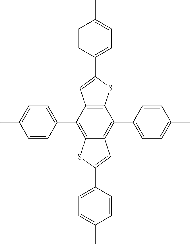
C12=C(C(C3=CC=C(C)C=C3)=C3C(=C1C1=CC=C(C)C=C1)C=C(C1=CC=C(C)C=C1)S3)C=C(C1=CC=C(C)C=C1)S2
